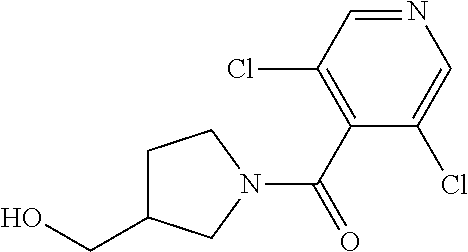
OCC1CCN(C(C2=C(Cl)C=NC=C2Cl)=O)C1
